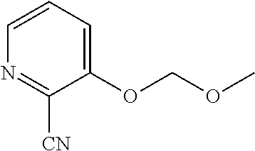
C1=CC=C(OCOC)C([CN])=N1
